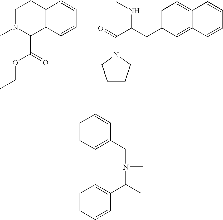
C1N(C)C(C(OCC)=O)C2=C(C1)C=CC=C2.C1=C(CC(C(=O)N2CCCC2)NC)C=C2C(=C1)C=CC=C2.C1=CC=C(CN(C)C(C)C2=CC=CC=C2)C=C1
